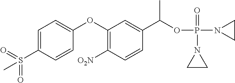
C1=C(S(=O)(=O)C)C=CC(OC2=C([O2N])C=CC(C(OP(N3CC3)(=O)N3CC3)C)=C2)=C1
